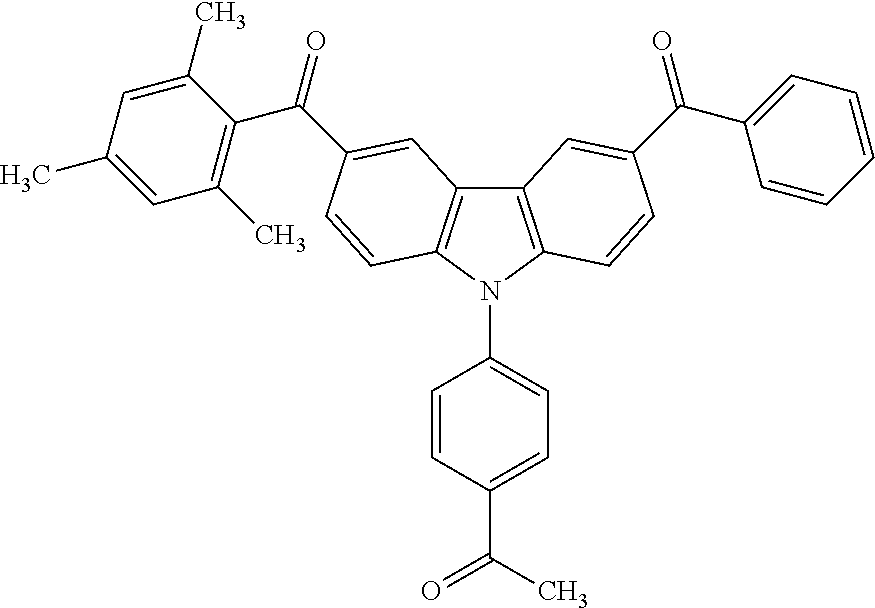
C12=C(N(C3=CC=C(C(=O)C)C=C3)C3=C1C=C(C(C1=C(C)C=C(C)C=C1C)=O)C=C3)C=CC(C(=O)C1=CC=CC=C1)=C2
